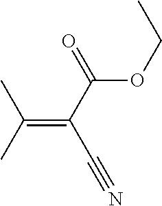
C(=C(C#N)C(OCC)=O)(C)C
